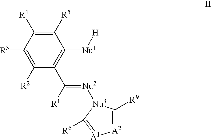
[A2]1=C([R9])[Nu3]([Nu2]=C(C2=C([Nu1][H])C([R5])=C([R4])C([R3])=C2[R2])[R1])C([R6])=[A1]1
